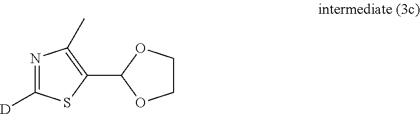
C1(C2OCCO2)=C(C)N=C([D])S1
